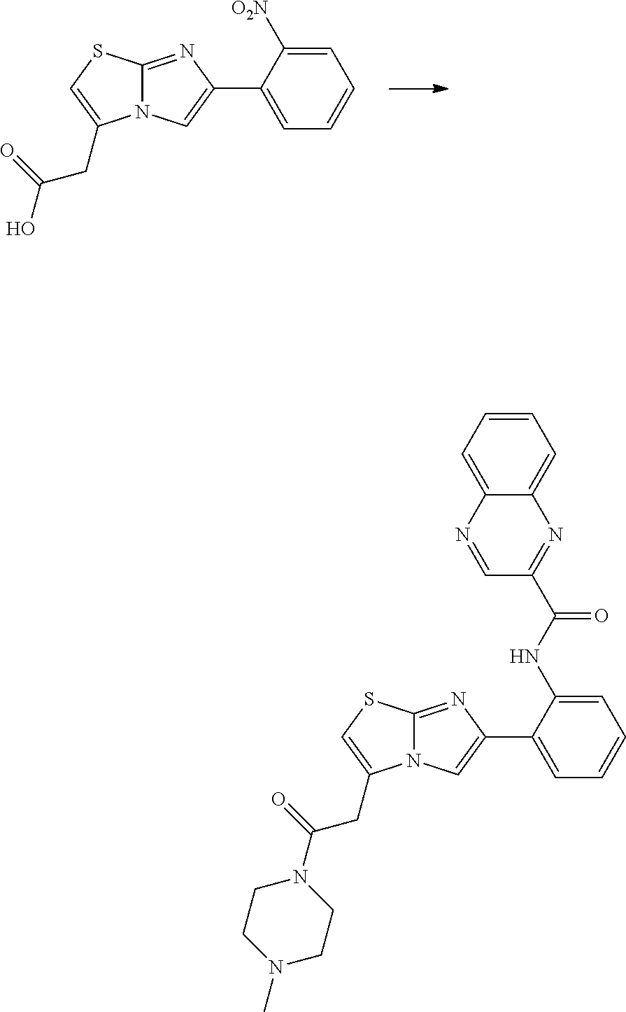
C1=C([O2N])C(C2=CN3C(=N2)SC=C3CC(O)=O)=CC=C1.C1=C(NC(C2=NC3=CC=CC=C3N=C2)=O)C(C2=CN3C(=N2)SC=C3CC(N2CCN(C)CC2)=O)=CC=C1
